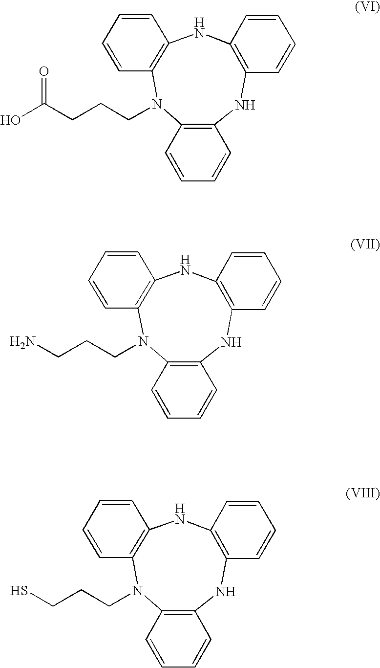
C12=C(NC3=C(N(CCCC(O)=O)C4=C(N1)C=CC=C4)C=CC=C3)C=CC=C2.C12=C(NC3=C(N(CCCN)C4=C(N1)C=CC=C4)C=CC=C3)C=CC=C2.C12=C(NC3=C(N(CCCS)C4=C(N1)C=CC=C4)C=CC=C3)C=CC=C2
